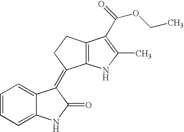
C1=CC=C2C(=C1)C(=C1C3=C(CC1)C(C(=O)OCC)=C(C)N3)C(=O)N2
